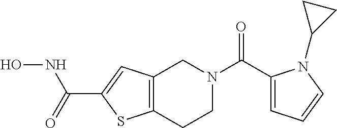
C12=C(CCN(C(C3=CC=CN3C3CC3)=O)C1)SC(C(=O)NO)=C2
